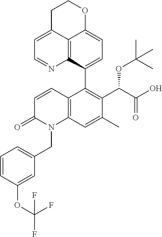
C12=C3C(C4=C(C(C(O)=O)OC(C)(C)C)C(C)=CC5=C4C=CC(=O)N5CC4=CC=CC(OC(F)(F)F)=C4)=CC=C1OCCC2=CC=N3
